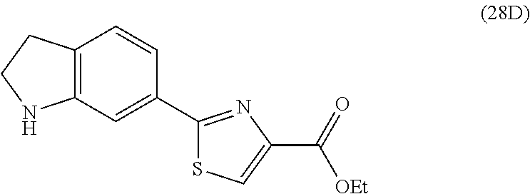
C12=C(C=C(C3=NC(C(=O)[OEt])=CS3)C=C1)NCC2
